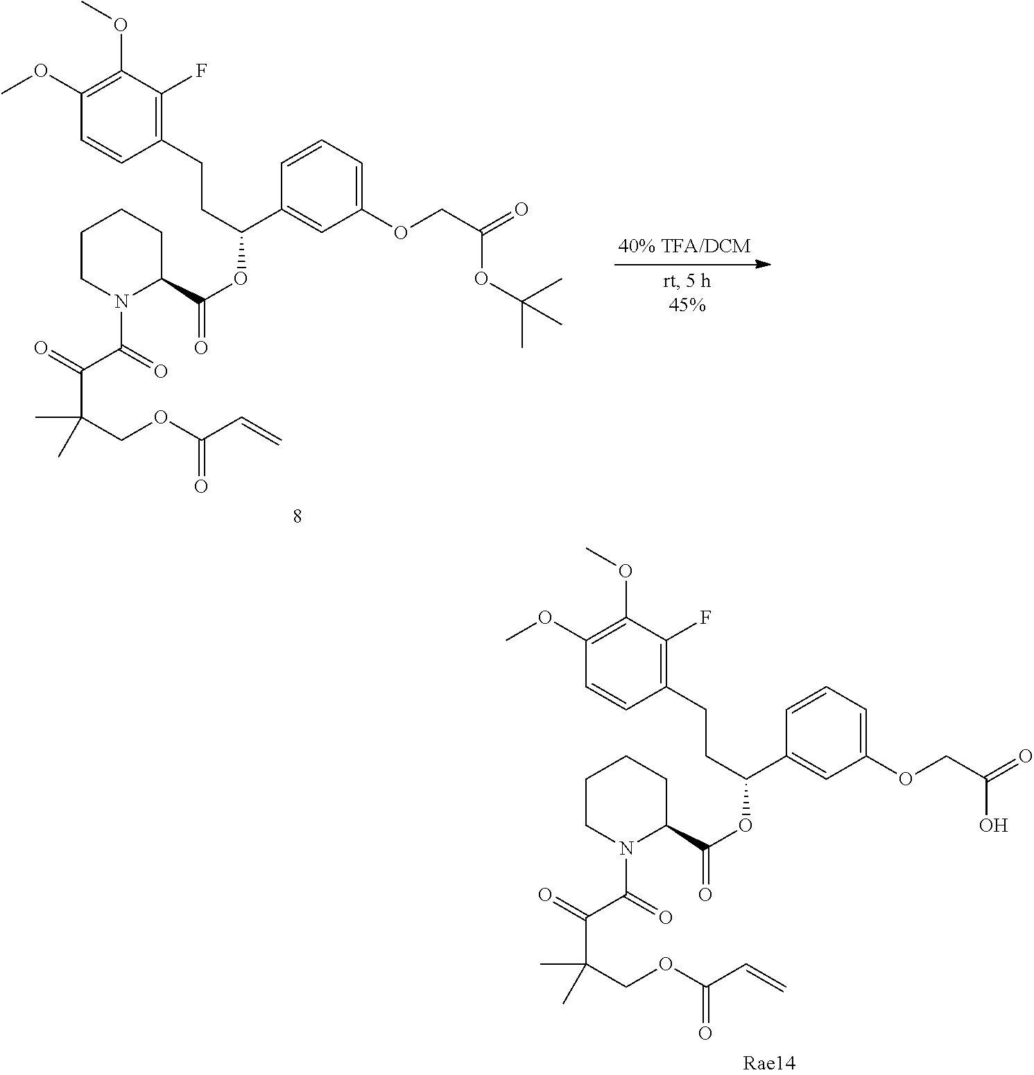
C1(CCC(OC(=O)C2CCCCN2C(=O)C(=O)C(COC(C=C)=O)(C)C)C2=CC(OCC(=O)OC(C)(C)C)=CC=C2)=C(F)C(OC)=C(OC)C=C1.C1(CCC(OC(=O)C2CCCCN2C(=O)C(=O)C(COC(C=C)=O)(C)C)C2=CC(OCC(=O)O)=CC=C2)=C(F)C(OC)=C(OC)C=C1
